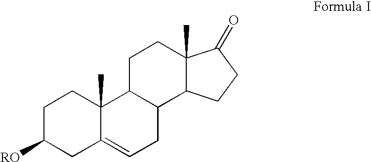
C1C2=CCC3C(C2(C)CCC1[RO])CCC1(C)C3CCC1=O
